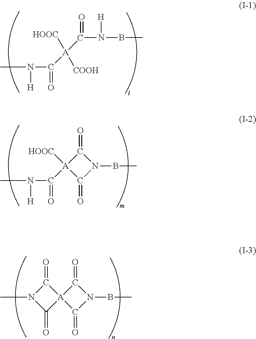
[A]12(C(=O)N(BC)C1=O)C(=O)N(C)C2=O.CN([H])C([A]([HOOC])([COOH])C(N([H])BC)=O)=O.CN([H])C([A]1([HOOC])C(=O)N(BC)C1=O)=O
